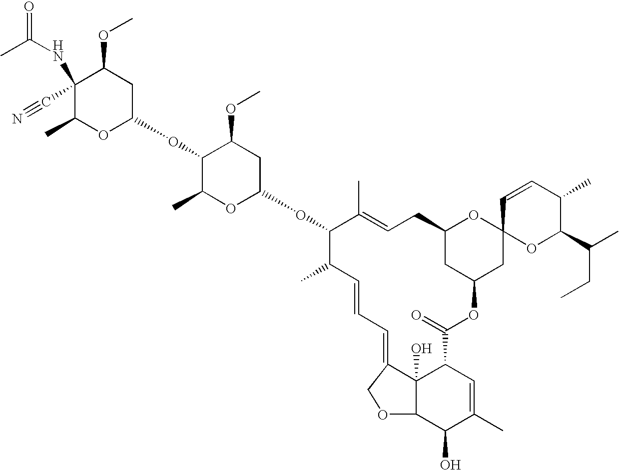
C1(C)OC(OC2C(C)C=CC=C3C4(O)C(C=C(C)C(O)C4OC3)C(=O)OC3CC(CC=C2C)OC2(C3)OC(C(CC)C)C(C)C=C2)CC(OC)C1OC1OC(C)C(C#N)(NC(=O)C)C(OC)C1
